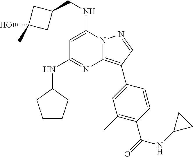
C1(NC2CCCC2)=NC2=C(C3=CC(C)=C(C(NC4CC4)=O)C=C3)C=NN2C(NCC2CC(O)(C)C2)=C1
